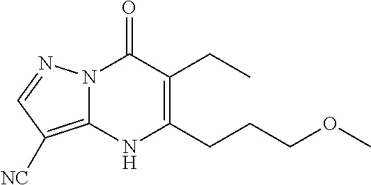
N12C(=C([NC])C=N1)NC(CCCOC)=C(CC)C2=O
